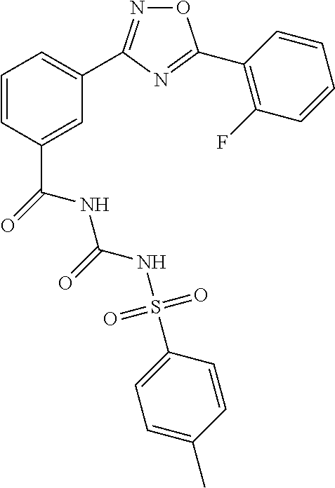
C1=C(C(NC(NS(C2=CC=C(C)C=C2)(=O)=O)=O)=O)C=CC=C1C1=NOC(C2=C(F)C=CC=C2)=N1
